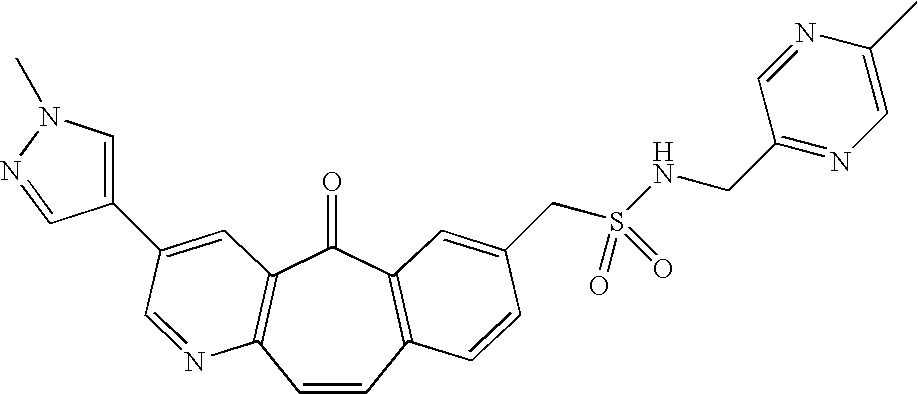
C1(C2=CC3=C(C=CC4=C(C3=O)C=C(CS(NCC3=NC=C(C)N=C3)(=O)=O)C=C4)N=C2)=CN(C)N=C1
